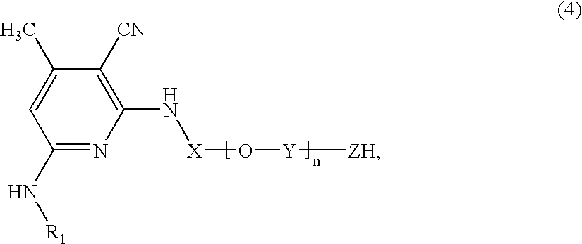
C1=C(C)C([CN])=C(N[X]O[Y][ZH])N=C1N[R1]
